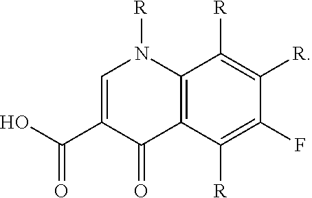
C12=C(C([R])=C(F)C([R])=C1[R])C(=O)C(C(O)=O)=CN2[R]
